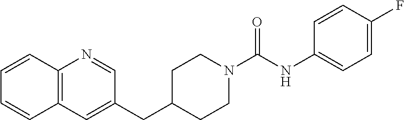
C12=C(C=C(CC3CCN(C(NC4=CC=C(F)C=C4)=O)CC3)C=N1)C=CC=C2
